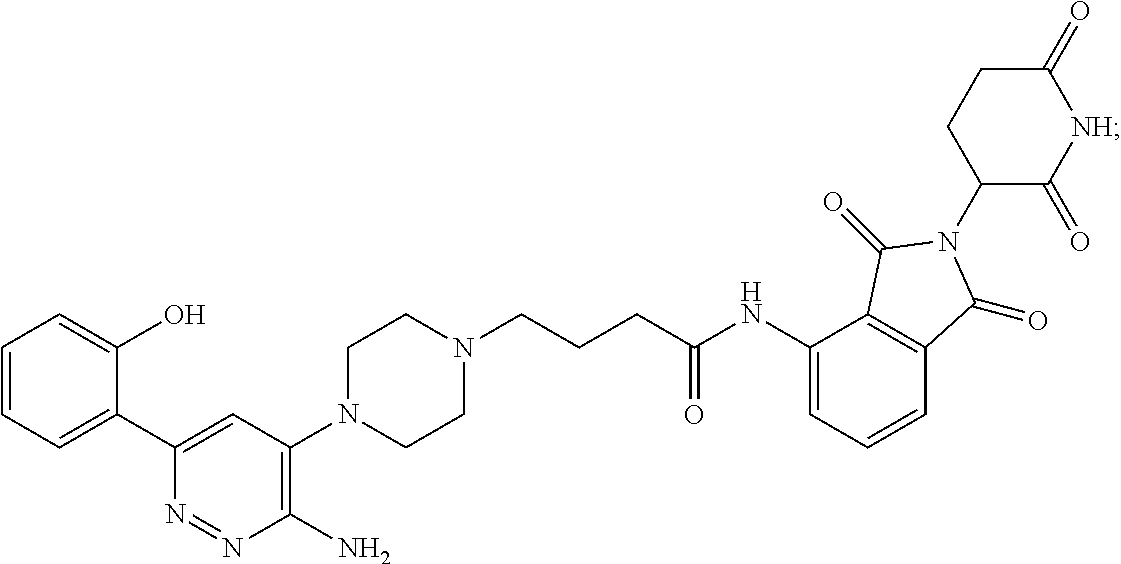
C(C(=O)NC1=CC=CC2=C1C(=O)N(C1CCC(=O)[NH]C1=O)C2=O)CCN1CCN(C2=C(N)N=NC(C3=CC=CC=C3O)=C2)CC1
